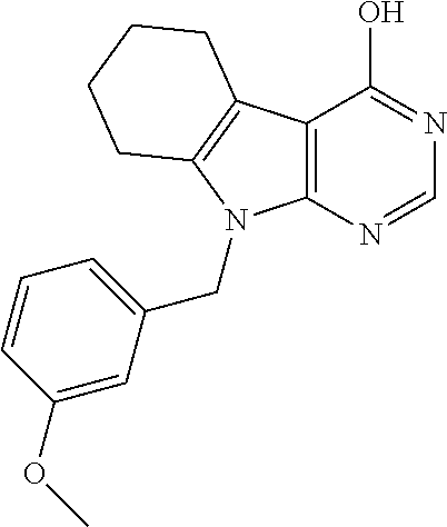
C12=C(N=CN=C1O)N(CC1=CC=CC(OC)=C1)C1=C2CCCC1
